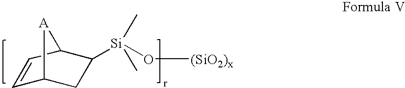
C1=CC2C([Si](C)(C)O[(SiO2)x])CC1[A]2
